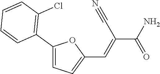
C1(C2=C(Cl)C=CC=C2)=CC=C(C=C(C(N)=O)C#N)O1
